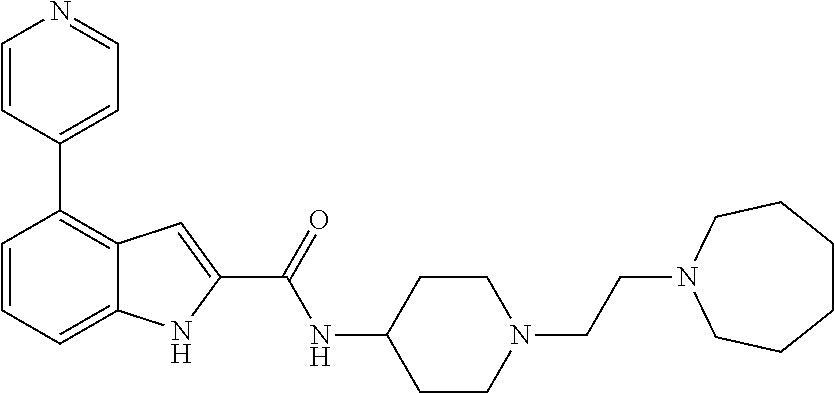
C1=CC=C2C(=C1C1=CC=NC=C1)C=C(C(=O)NC1CCN(CCN3CCCCCC3)CC1)N2
